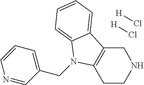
C1CNCC2=C1N(CC1=CC=CN=C1)C1=CC=CC=C21.[H]Cl.[H]Cl
